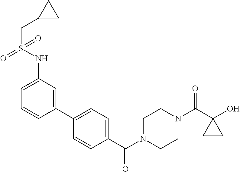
OC1(C(N2CCN(C(=O)C3=CC=C(C4=CC(NS(=O)(CC5CC5)=O)=CC=C4)C=C3)CC2)=O)CC1
